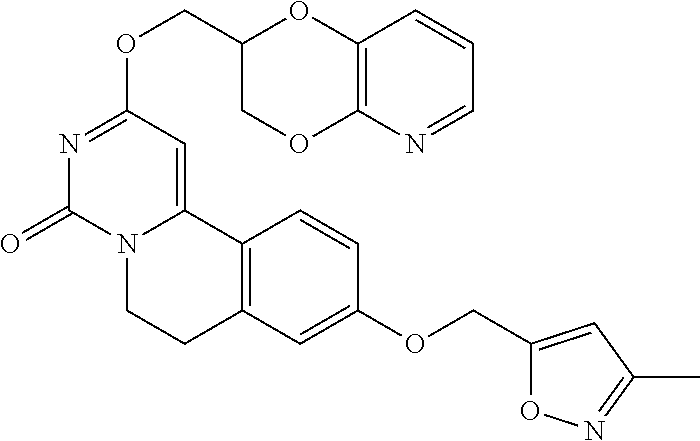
C(OC1=NC(=O)N2C(=C1)C1=C(CC2)C=C(OCC2=CC(C)=NO2)C=C1)C1COC2=C(O1)C=CC=N2
